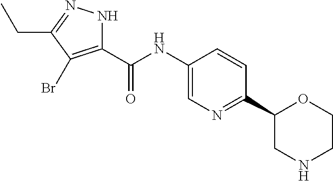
C(NC1=CN=C(C2CNCCO2)C=C1)(C1=C(Br)C(CC)=NN1)=O
